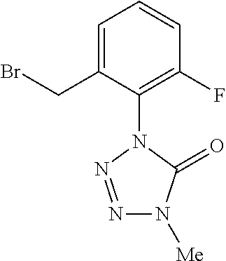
C1=C(CBr)C(N2C(=O)N([Me])N=N2)=C(F)C=C1
